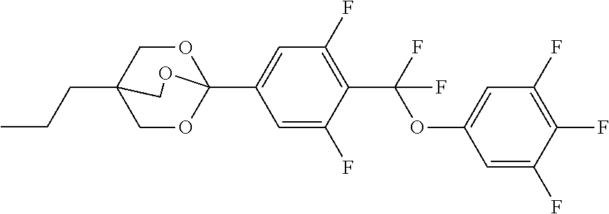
C(CC)C12COC(C3=CC(F)=C(C(OC4=CC(F)=C(F)C(F)=C4)(F)F)C(F)=C3)(OC1)OC2
